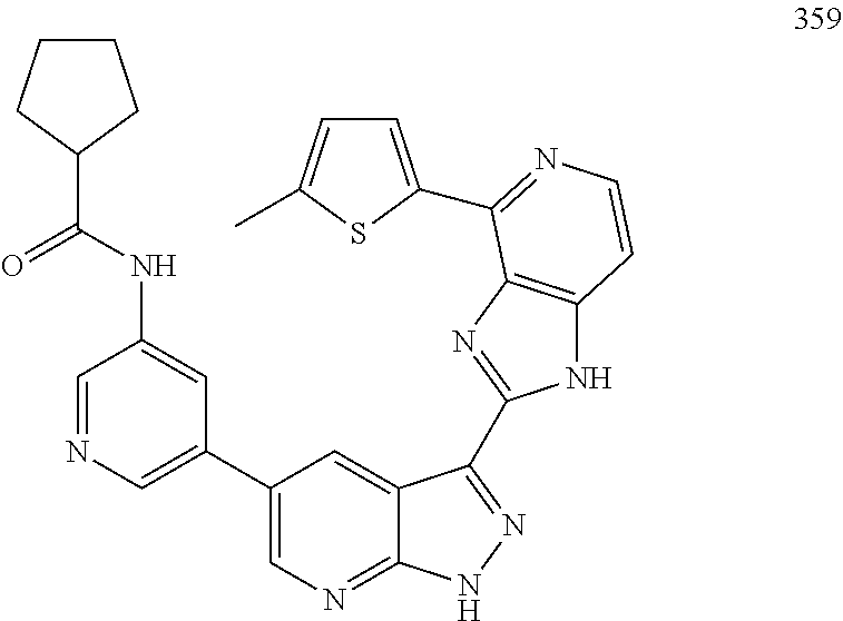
C1=C(C2=NC=CC3=C2N=C(C2=NNC4=NC=C(C5=CN=CC(NC(=O)C6CCCC6)=C5)C=C42)N3)SC(C)=C1
